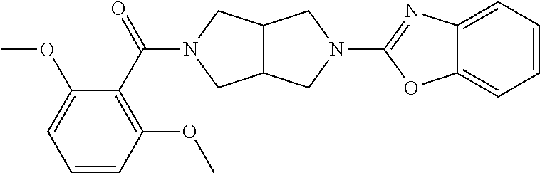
C12C(CN(C(C3=C(OC)C=CC=C3OC)=O)C1)CN(C1=NC3=CC=CC=C3O1)C2
